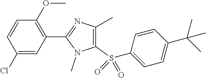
C1(Cl)=CC(C2=NC(C)=C(S(C3=CC=C(C(C)(C)C)C=C3)(=O)=O)N2C)=C(OC)C=C1
